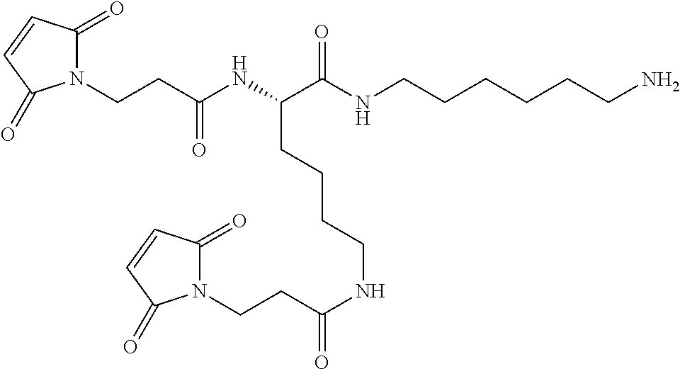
N1(CCC(NC(C(NCCCCCCN)=O)CCCCNC(CCN2C(=O)C=CC2=O)=O)=O)C(=O)C=CC1=O
